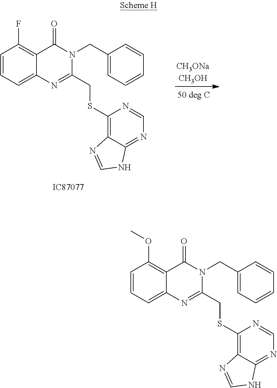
C1=CC=C2C(=C1F)C(=O)N(CC1=CC=CC=C1)C(CSC1=C3C(=NC=N1)NC=N3)=N2.C1=CC=C2C(=C1OC)C(=O)N(CC1=CC=CC=C1)C(CSC1=C3C(=NC=N1)NC=N3)=N2
